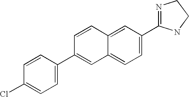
C1=CC2=CC(C3=NCCN3)=CC=C2C=C1C1=CC=C(Cl)C=C1
